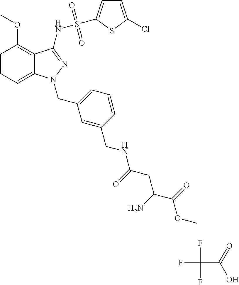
C1=CC=C2C(=C1OC)C(NS(=O)(=O)C1=CC=C(Cl)S1)=NN2CC1=CC=CC(CNC(CC(C(=O)OC)N)=O)=C1.FC(C(=O)O)(F)F
